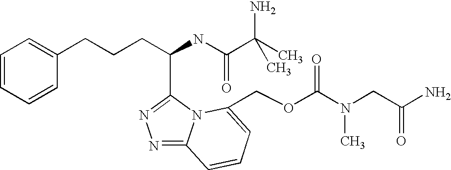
C1=CC=CC(CCCC(NC(C(N)(C)C)=O)C2=NN=C3N2C(COC(N(CC(N)=O)C)=O)=CC=C3)=C1
